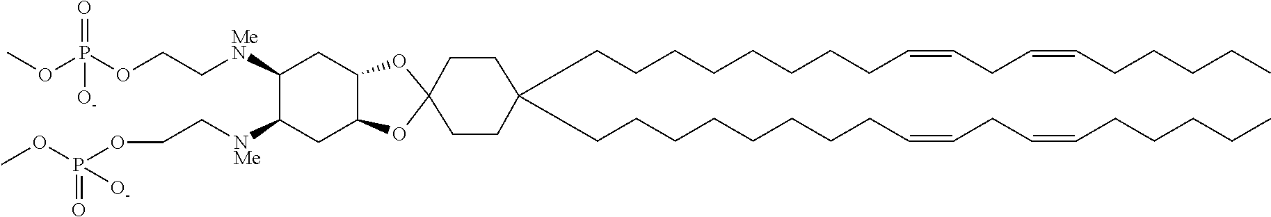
C12C(OC3(O1)CCC(CCCCCCCCC=CCC=CCCCCC)(CCCCCCCCC=CCC=CCCCCC)CC3)CC([MeN]CCOP(OC)(=O)[O-])C([NMe]CCOP(OC)(=O)[O-])C2
